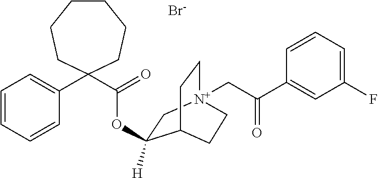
C1(C2(C(=O)OC3([H])C[N+]4(CC(C5=CC(F)=CC=C5)=O)CCC3CC4)CCCCCC2)=CC=CC=C1.[Br-]
